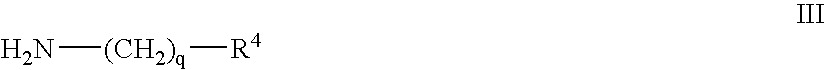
N[(CH2)q][R4]
